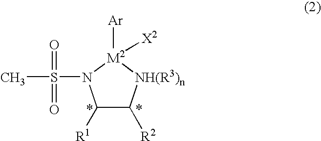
C1([R1])C([R2])[NH(R3)n][M2]([Ar])([X2])N1S(C)(=O)=O
